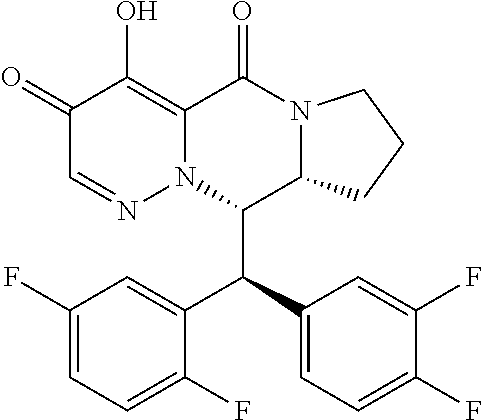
C1(F)=CC=C(F)C(C(C2=CC=C(F)C(F)=C2)C2C3N(C(=O)C4=C(O)C(=O)C=NN24)CCC3)=C1
